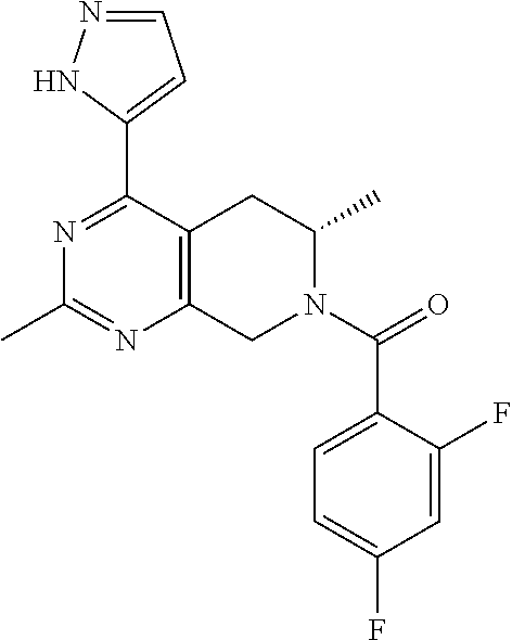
C1=NNC(C2=NC(C)=NC3=C2CC(C)N(C(=O)C2=CC=C(F)C=C2F)C3)=C1
